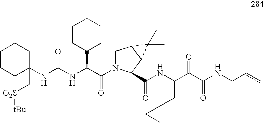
C1N(C(C(NC(NC2(C[O2S][tBu])CCCCC2)=O)C2CCCCC2)=O)C(C(NC(C(C(NCC=C)=O)=O)CC2CC2)=O)C2C1C2(C)C
